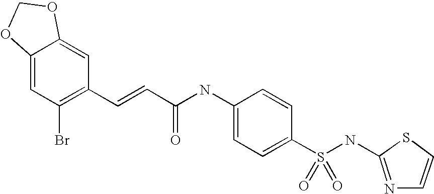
C12=CC(Br)=C(C=CC(NC3=CC=C(S(NC4=NC=CS4)(=O)=O)C=C3)=O)C=C1OCO2
